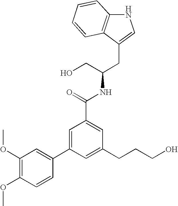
C12=C(C(CC(CO)NC(=O)C3=CC(CCCO)=CC(C4=CC(OC)=C(OC)C=C4)=C3)=CN1)C=CC=C2
